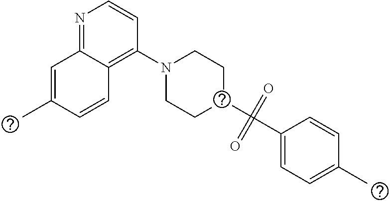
C1=C(C)C=CC2=C(N3CCC(C(=O)(=O)C4=CC=C(C)C=C4)CC3)C=CN=C12
